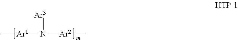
C[Ar1]N([Ar2]C)[Ar3]
